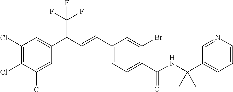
C1(Cl)=CC(C(C=CC2=CC=C(C(NC3(C4=CC=CN=C4)CC3)=O)C(Br)=C2)C(F)(F)F)=CC(Cl)=C1Cl
